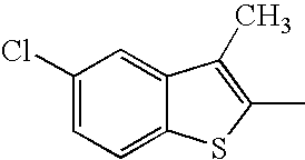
C1(Cl)=CC=C2C(=C1)C(C)=C(C)S2
